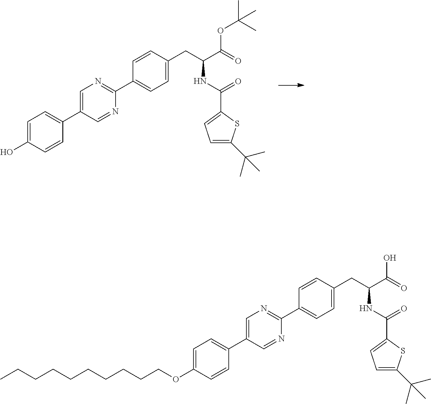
C1=CC(CC(C(=O)OC(C)(C)C)NC(C2=CC=C(C(C)(C)C)S2)=O)=CC=C1C1=NC=C(C2=CC=C(O)C=C2)C=N1.C1=CC(CC(C(=O)O)NC(C2=CC=C(C(C)(C)C)S2)=O)=CC=C1C1=NC=C(C2=CC=C(OCCCCCCCCCC)C=C2)C=N1
